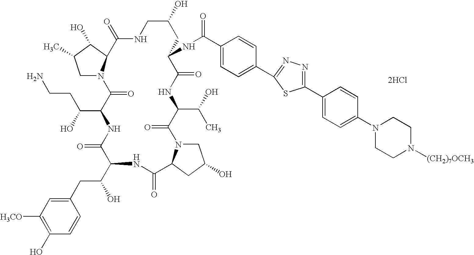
[2HCl].C1N2C(C(O)C1C)C(=O)NCC(O)CC(NC(=O)C1=CC=C(C3=NN=C(C4=CC=C(N5CCN([(CH2)7OCH3])CC5)C=C4)S3)C=C1)C(=O)NC(C(O)C)C(=O)N1CC(O)CC1C(=O)NC(C(CC1=CC([H3CO])=C(O)C=C1)O)C(=O)NC(C(O)CCN)C2=O
